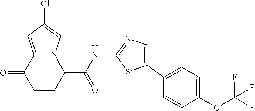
C1CC(C(NC2=NC=C(C3=CC=C(OC(F)(F)F)C=C3)S2)=O)N2C(=CC(Cl)=C2)C1=O
